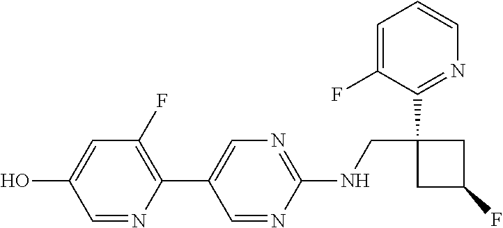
C1=NC(NCC2(C3=NC=CC=C3F)CC(F)C2)=NC=C1C1=C(F)C=C(O)C=N1
